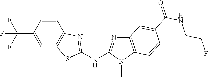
C1(C(F)(F)F)=CC2=C(C=C1)N=C(NC1=NC3=C(N1C)C=CC(C(NCCF)=O)=C3)S2
